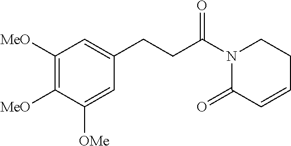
C1([MeO])=C([MeO])C([OMe])=CC(CCC(N2C(=O)C=CCC2)=O)=C1
